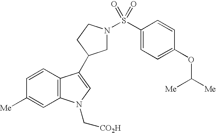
C1=CC2=C(C=C1[Me])N(C[CO2H])C=C2C1CN(S(C2=CC=C(OC([Me])[Me])C=C2)(=O)=O)CC1
